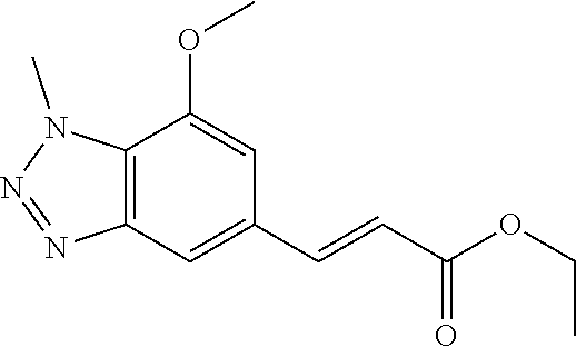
C12=C(C=C(C=CC(OCC)=O)C=C1OC)N=NN2C
